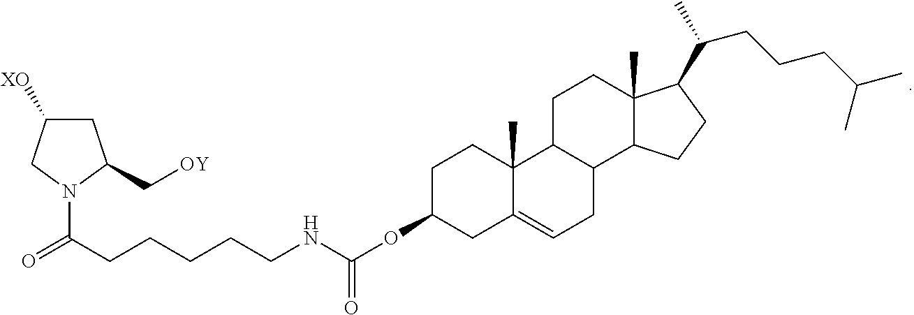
C1C([XO])CN(C(CCCCCNC(OC2CCC3(C)C(=CCC4C3CCC3(C)C4CCC3C(CCCC(C)C)C)C2)=O)=O)C1C[OY]
